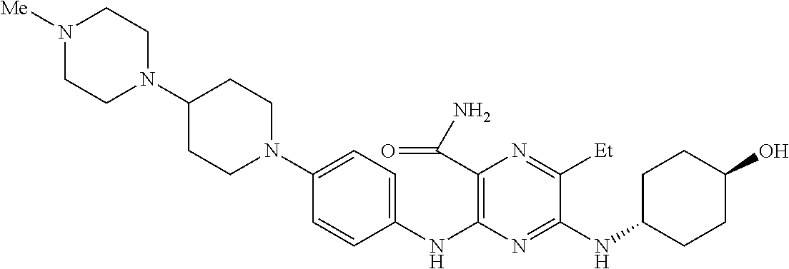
C1(NC2=C(C(N)=O)N=C([Et])C(NC3CCC(O)CC3)=N2)=CC=C(N2CCC(N3CCN([Me])CC3)CC2)C=C1
